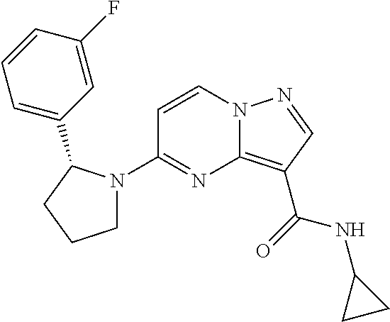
C12=C(C(=O)NC3CC3)C=NN1C=CC(N1CCCC1C1=CC=CC(F)=C1)=N2
